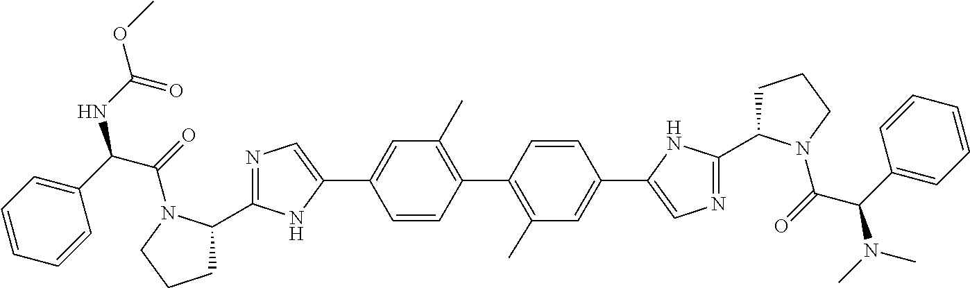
C1=C(C2=CN=C(C3CCCN3C(C(C3=CC=CC=C3)NC(OC)=O)=O)N2)C=CC(C2=C(C)C=C(C3=CN=C(C4CCCN4C(C(C4=CC=CC=C4)N(C)C)=O)N3)C=C2)=C1C
